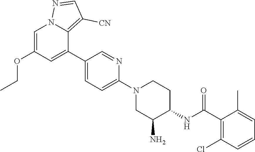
C1=C(OCC)C=C(C2=CC=C(N3CCC(NC(C4=C(Cl)C=CC=C4C)=O)C(N)C3)N=C2)C2=C([CN])C=NN12
